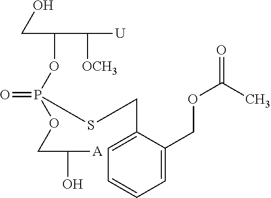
C(C(OP(=O)(OCC(O)[A])SCC1=CC=CC=C1COC(=O)C)C([OCH3])[U])O
